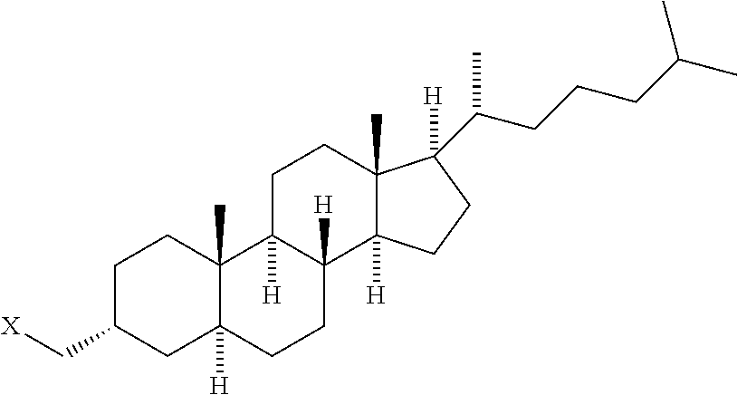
C1C(C[X])CC2([H])C(C)(C1)C1([H])C([H])(CC2)C2([H])C(C)(CC1)C(C(CCCC(C)C)C)([H])CC2
